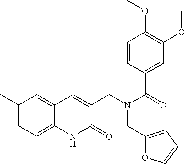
C1(C)=CC=C2C(=C1)C=C(CN(C(=O)C1=CC(OC)=C(OC)C=C1)CC1=CC=CO1)C(=O)N2
